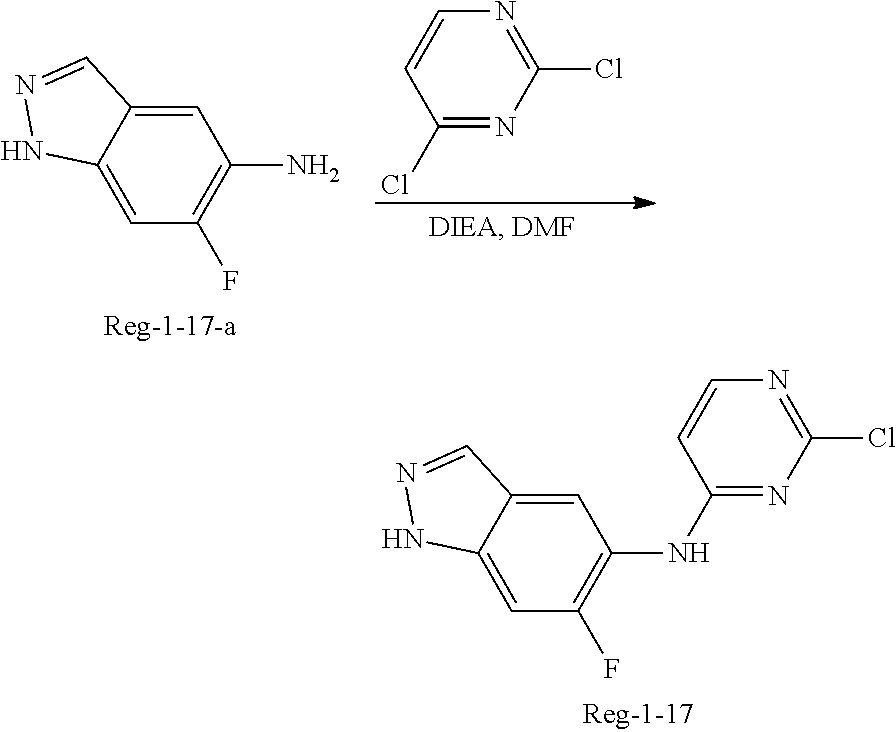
C1(NC2=NC(Cl)=NC=C2)=C(F)C=C2C(=C1)C=NN2.C1(N)=C(F)C=C2C(=C1)C=NN2.C1(Cl)=NC=CC(Cl)=N1
